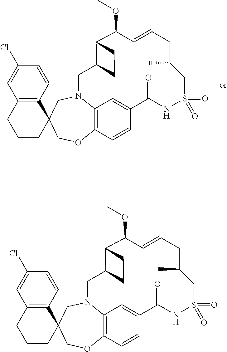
C12=C3N(CC4(CO1)C1=C(CCC4)C=C(Cl)C=C1)CC1C(C(OC)C=CCC(C)CS(=O)(=O)NC(=O)C(=C3)C=C2)CC1.C12=C3N(CC4(CO1)C1=C(CCC4)C=C(Cl)C=C1)CC1C(C(OC)C=CCC(C)CS(=O)(=O)NC(=O)C(=C3)C=C2)CC1
